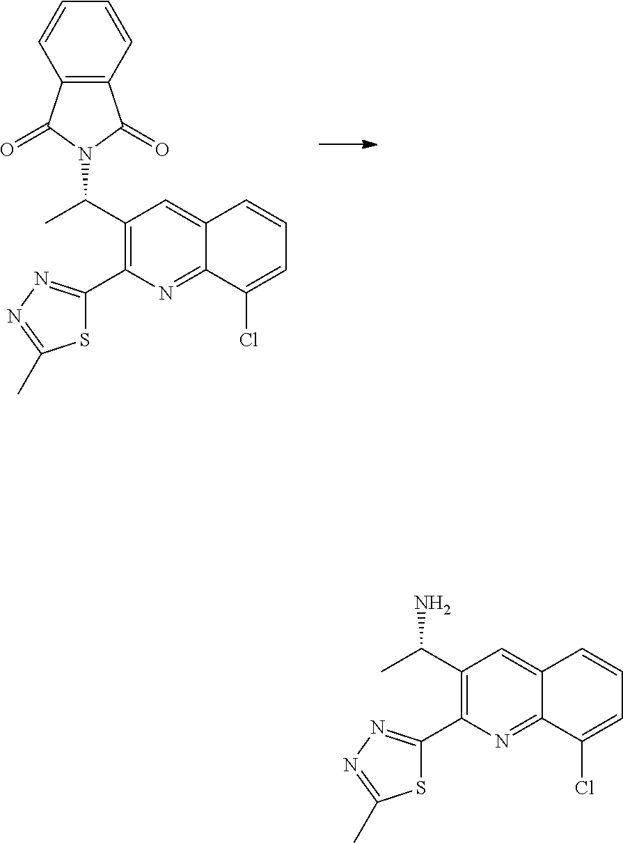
C12=NC(C3=NN=C(C)S3)=C(C(C)N3C(=O)C4=C(C=CC=C4)C3=O)C=C1C=CC=C2Cl.C12=NC(C3=NN=C(C)S3)=C(C(C)N)C=C1C=CC=C2Cl
